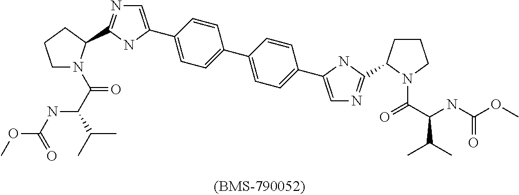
C1N(C(C(NC(OC)=O)C(C)C)=O)C(C2=NC=C(C3=CC=C(C4=CC=C(C5=CN=C(C6CCCN6C(C(NC(OC)=O)C(C)C)=O)N5)C=C4)C=C3)N2)CC1
